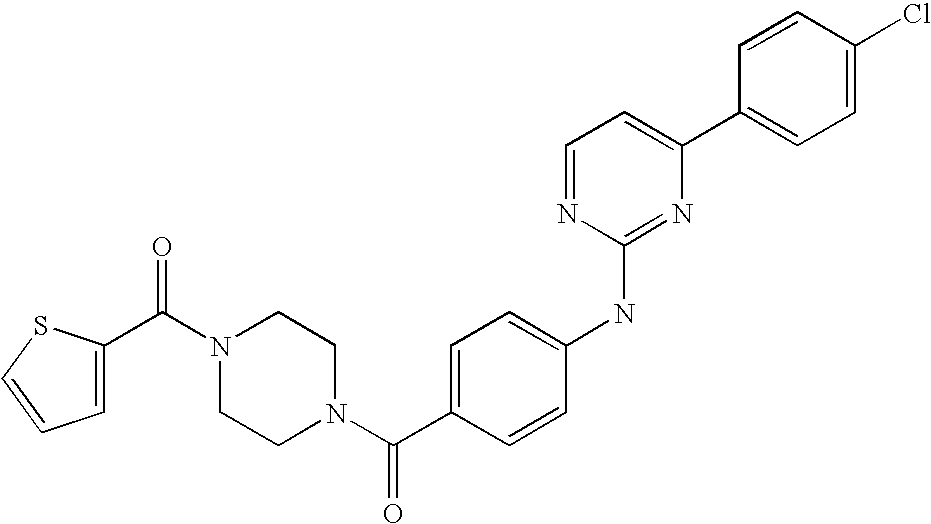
C(N1CCN(C(C2=CC=C(NC3=NC(C4=CC=C(Cl)C=C4)=CC=N3)C=C2)=O)CC1)(=O)C1=CC=CS1
